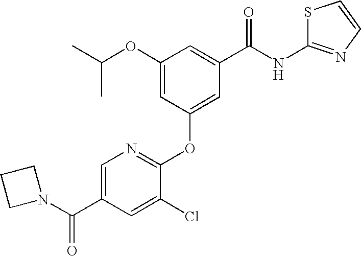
C1=C(C(N2CCC2)=O)C=C(Cl)C(OC2=CC(C(NC3=NC=CS3)=O)=CC(OC(C)C)=C2)=N1
